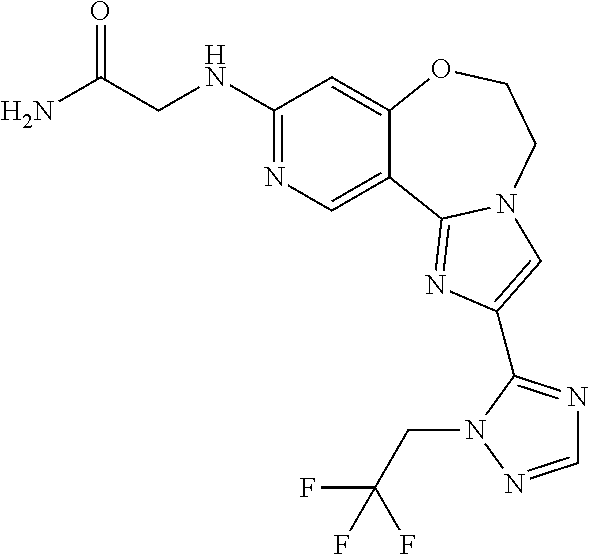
C1(NCC(N)=O)=NC=C2C(=C1)OCCN1C2=NC(C2=NC=NN2CC(F)(F)F)=C1
